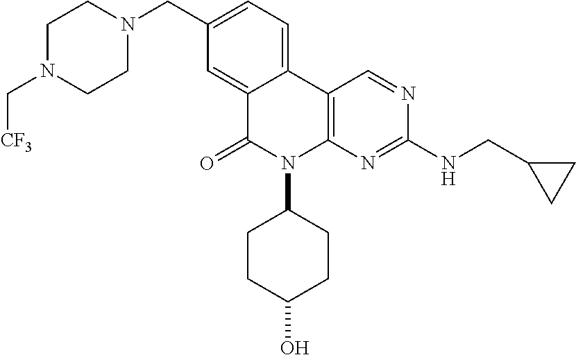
C12=CC=C(CN3CCN(C[CF3])CC3)C=C1C(=O)N(C1CCC(O)CC1)C1=C2C=NC(NCC2CC2)=N1
